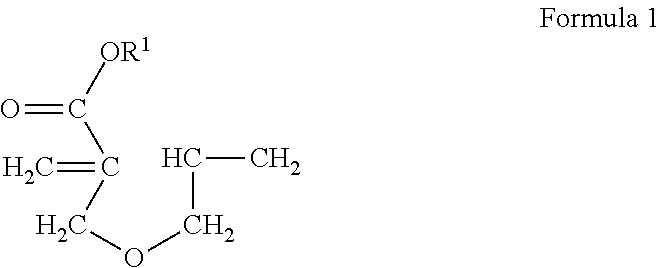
C(COCC(C([OR1])=O)=C)C
